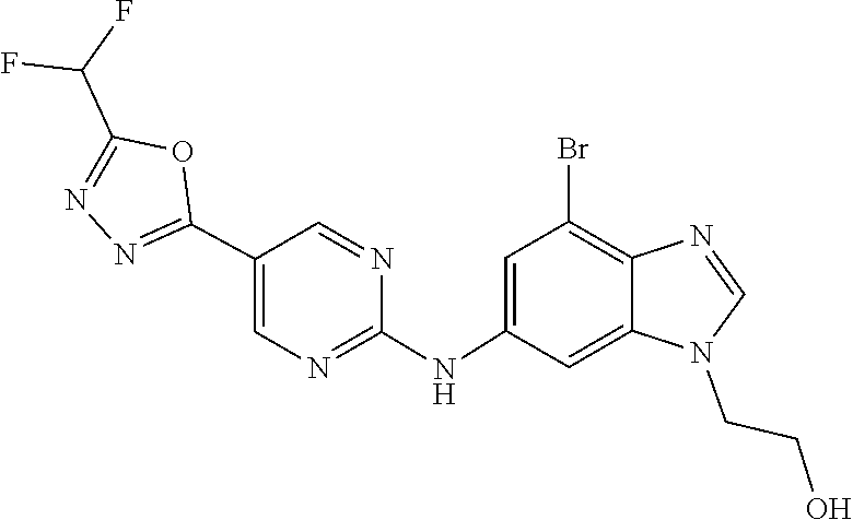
C(CO)N1C=NC2=C(Br)C=C(NC3=NC=C(C4=NN=C(C(F)F)O4)C=N3)C=C12
